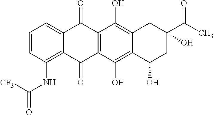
C1=CC(NC(=O)[CF3])=C2C(=C1)C(=O)C1=C(C2=O)C(O)=C2C(=C1O)CC(O)(C(C)=O)CC2O
